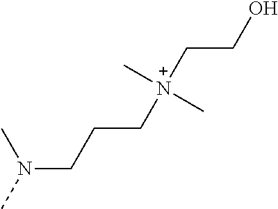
N(CCC[N+](CCO)(C)C)(C)C
